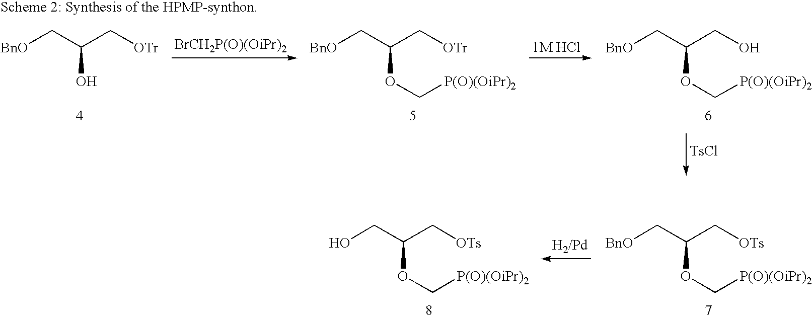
[BnO]CC(C[OTr])O.[BnO]CC(C[OTr])OC[P(O)(OiPr)2].[BnO]CC(CO)OC[P(O)(OiPr)2].[TsCl].[BnO]CC(C[OTs])OC[P(O)(OiPr)2].OCC(C[OTs])OC[P(O)(OiPr)2]
